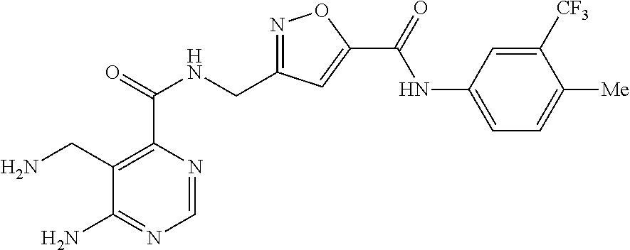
C1=NC(C(=O)NCC2=NOC(C(=O)NC3=CC=C([Me])C([CF3])=C3)=C2)=C(CN)C(N)=N1
